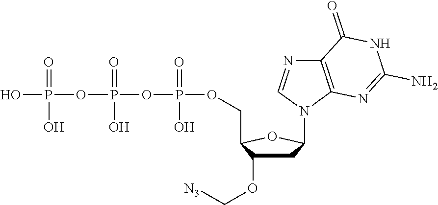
C1C(OC[N3])C(COP(=O)(O)OP(=O)(O)OP(O)(=O)O)OC1N1C2=C(N=C1)C(=O)NC(N)=N2
